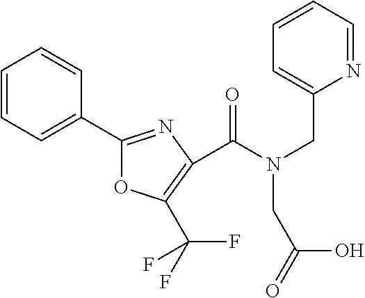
C1=CC=C(C2=NC(C(N(CC3=CC=CC=N3)CC(=O)O)=O)=C(C(F)(F)F)O2)C=C1
